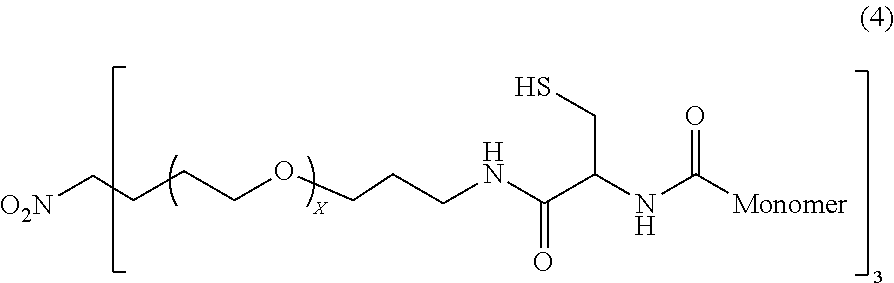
[O2N]CCCCOCCCNC(C(NC([Monomer])=O)CS)=O
